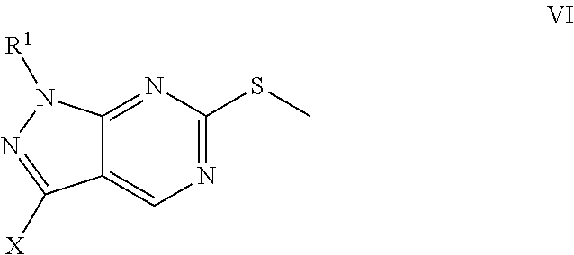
N1=C(SC)N=C2C(=C1)C([X])=NN2[R1]
